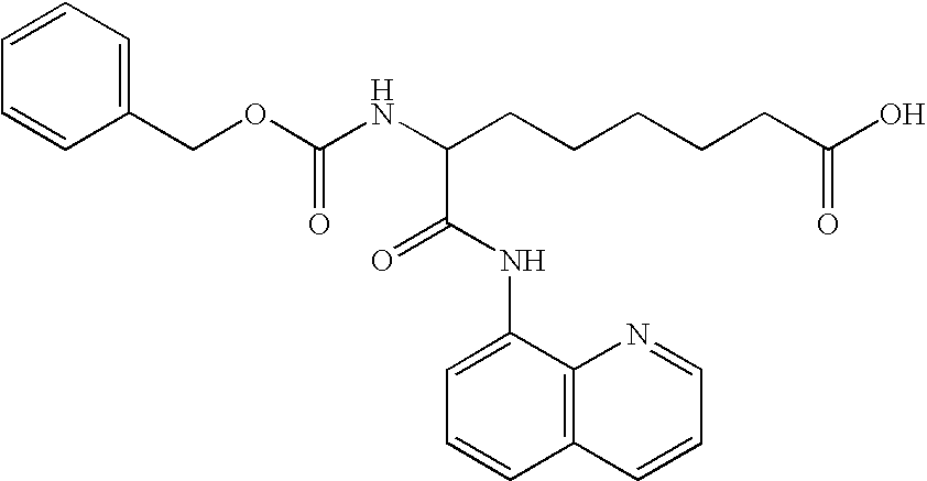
C1=CC=C(COC(NC(CCCCCC(O)=O)C(NC2=CC=CC3=C2N=CC=C3)=O)=O)C=C1
